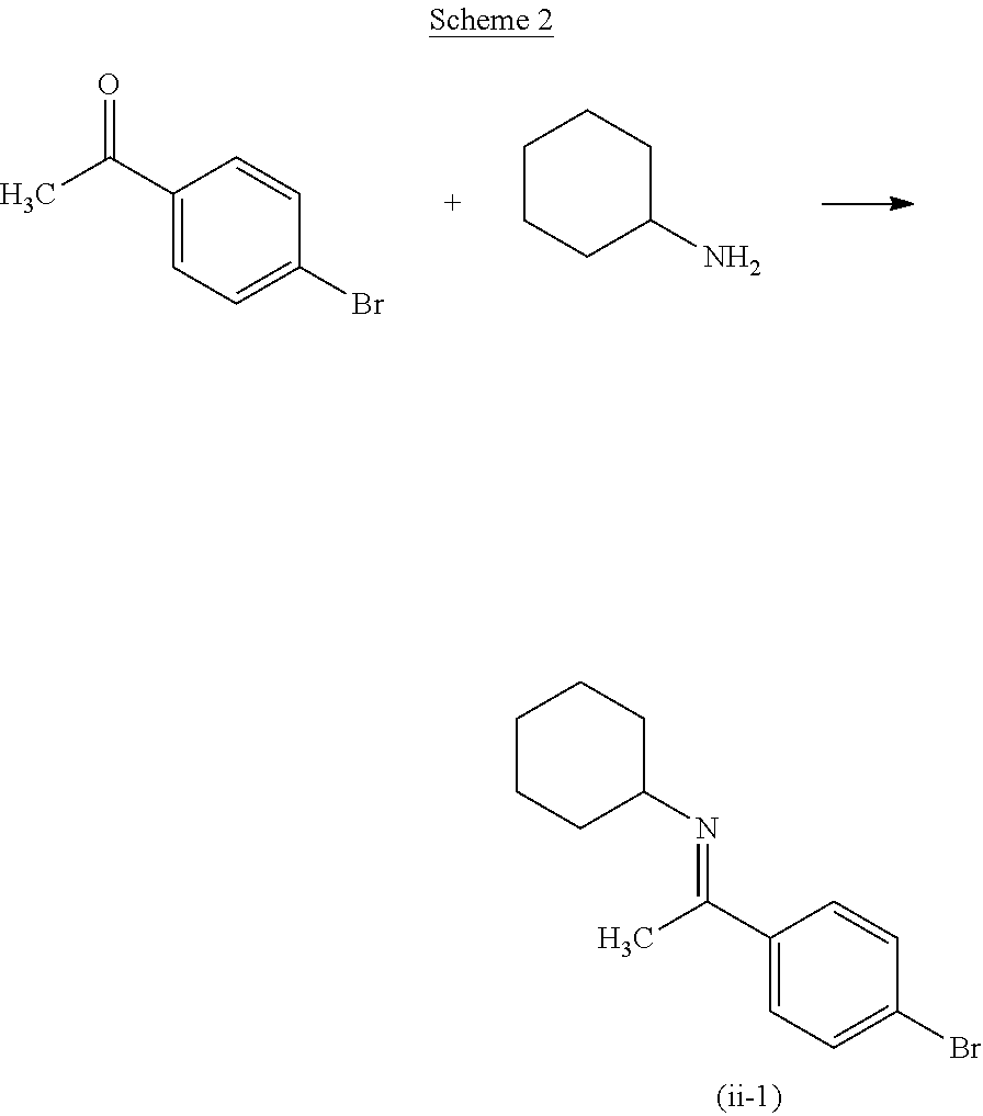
C1(C(C)=O)=CC=C(Br)C=C1.C1CCC(N)CC1.C1(C(C)=NC2CCCCC2)=CC=C(Br)C=C1
